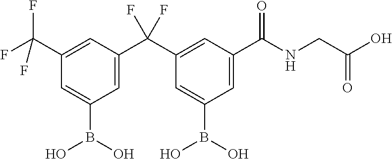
B(O)(C1=CC(C(C2=CC(B(O)O)=CC(C(F)(F)F)=C2)(F)F)=CC(C(NCC(O)=O)=O)=C1)O
